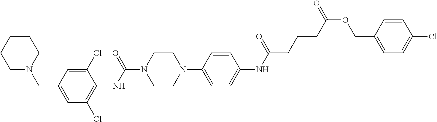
C(N1CCCCC1)C1=CC(Cl)=C(NC(=O)N2CCN(C3=CC=C(NC(CCCC(=O)OCC4=CC=C(Cl)C=C4)=O)C=C3)CC2)C(Cl)=C1
